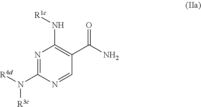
N1=C(N([R4d])[R3c])N=CC(C(N)=O)=C1N[R1c]
